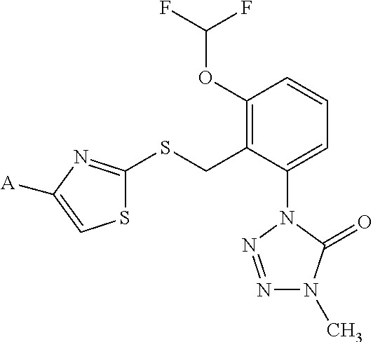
C1(OC(F)F)=C(CSC2=NC([A])=CS2)C(N2N=NN(C)C2=O)=CC=C1
